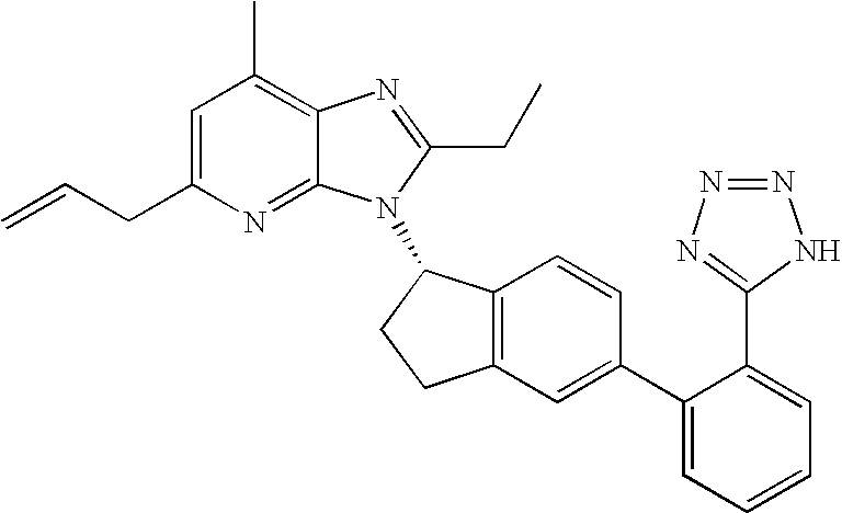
C1=C(CC=C)N=C2C(=C1C)N=C(CC)N2C1C2=C(C=C(C3=CC=CC=C3C3=NN=NN3)C=C2)CC1
